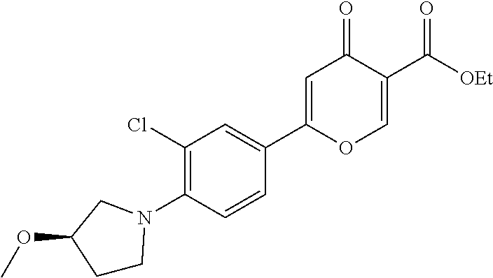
C1(Cl)=C(N2CCC(OC)C2)C=CC(C2=CC(=O)C(C([OEt])=O)=CO2)=C1
